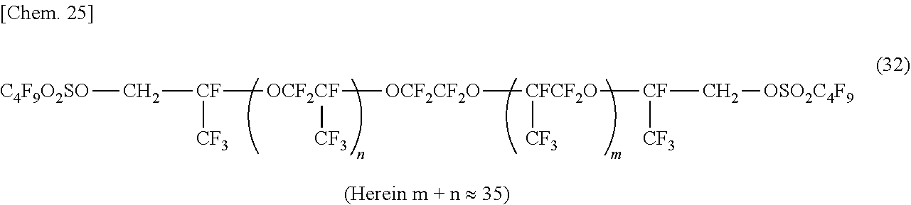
[C4F9O2SO]C[CF]([CF3])[OCF2CF]([CF3])[OCF2CF2O][CFCF2O]([CF3])[CF]([CF3])C[OSO2C4F9]
